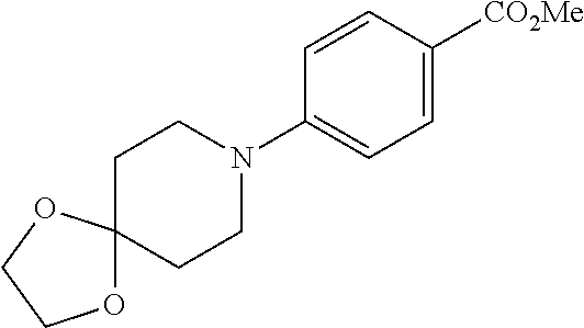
C1CN(C2=CC=C([CO2Me])C=C2)CCC12OCCO2
